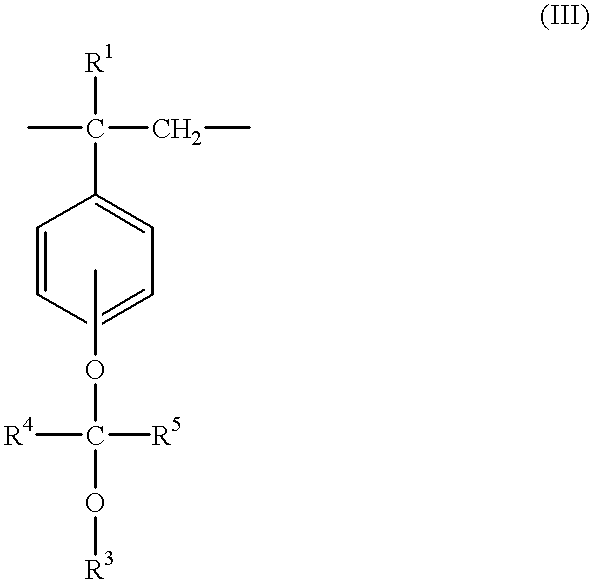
C1=CC=CC=C1C(C)(CC)[R1].COC([R4])([R5])O[R3]
